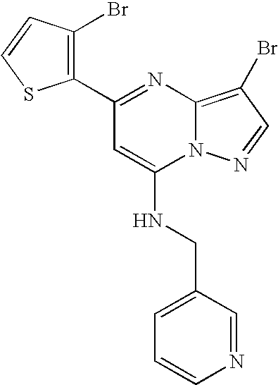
C1(C2=NC3=C(Br)C=NN3C(NCC3=CC=CN=C3)=C2)=C(Br)C=CS1
